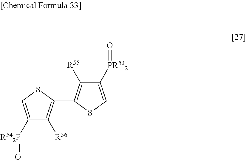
C1([PR532]=O)=CSC(C2=C([R56])C([R542P]=O)=CS2)=C1[R55]
